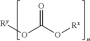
[Ry]OC(O[Rx])=O
